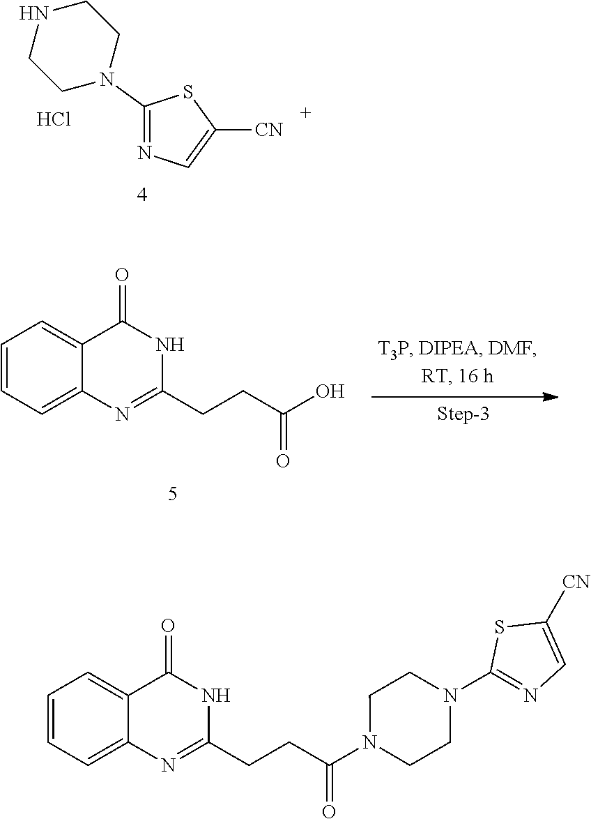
C1(N2CCNCC2)=NC=C([CN])S1.Cl.C1=CC=C2C(=C1)C(=O)NC(CCC(O)=O)=N2.C1=CC=C2C(=C1)C(=O)NC(CCC(N1CCN(C3=NC=C([CN])S3)CC1)=O)=N2
